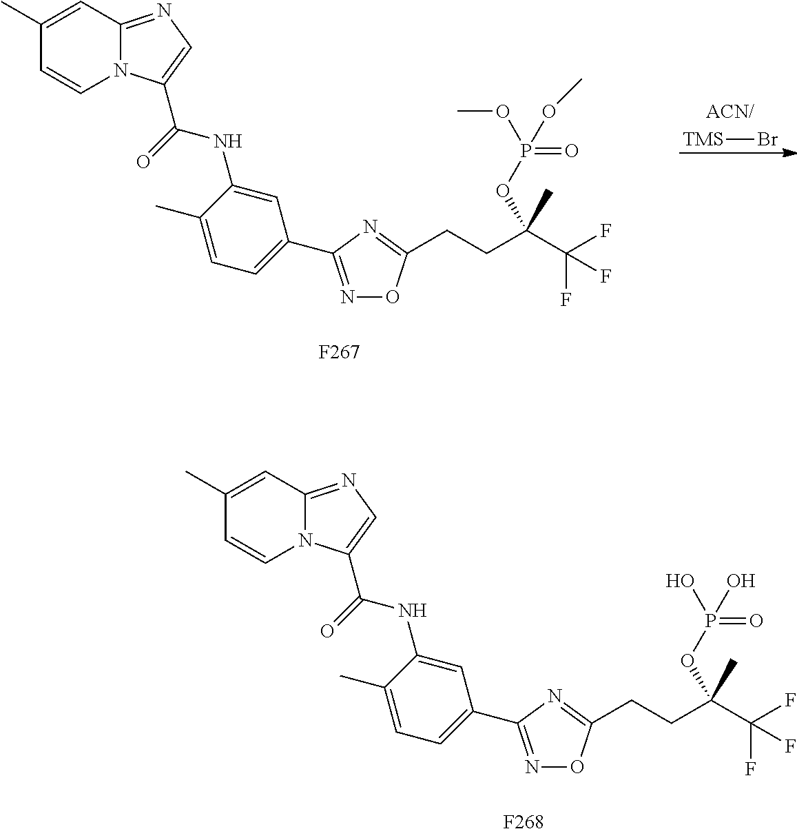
C1(C)=CC2=NC=C(C(NC3=CC(C4=NOC(CCC(C(F)(F)F)(OP(=O)(O)O)C)=N4)=CC=C3C)=O)N2C=C1.[F268].C1(C)=CC2=NC=C(C(NC3=CC(C4=NOC(CCC(C(F)(F)F)(OP(=O)(OC)OC)C)=N4)=CC=C3C)=O)N2C=C1.[F267].[TMS]Br
